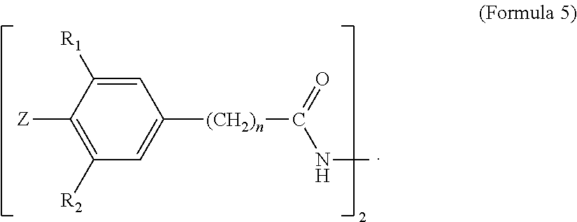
C1=C([R1])C([Z])=C([R2])C=C1[(CH2)n]C(NC)=O
